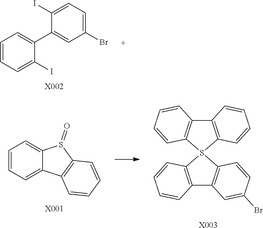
C1=CC=C(I)C(C2=CC(Br)=CC=C2I)=C1.[X002].C1=CC=C2C(=C1)S(=O)C1=C2C=CC=C1.[X001].C12=C(S3(C4=C1C=CC=C4)C1=C(C4=C3C=CC(Br)=C4)C=CC=C1)C=CC=C2.[X003]
